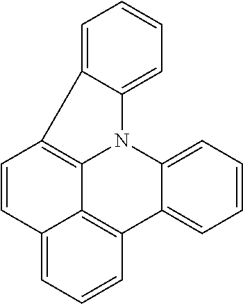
C1=CC2=CC=CC3=C2C2=C1C1=CC=CC=C1N2C1=CC=CC=C31
